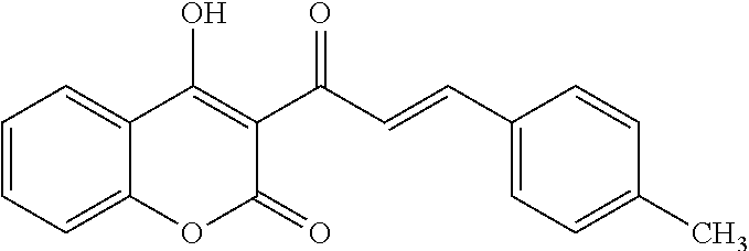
C1=CC=C2C(=C1)C(O)=C(C(C=CC1=CC=C(C)C=C1)=O)C(=O)O2
